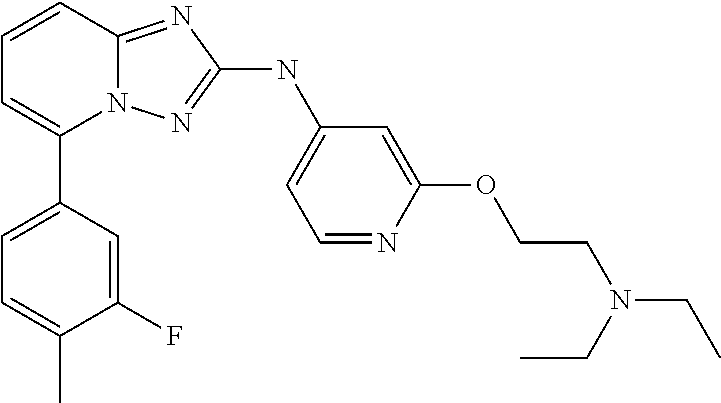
C1=CC2=NC(NC3=CC=NC(OCCN(CC)CC)=C3)=NN2C(C2=CC=C(C)C(F)=C2)=C1
